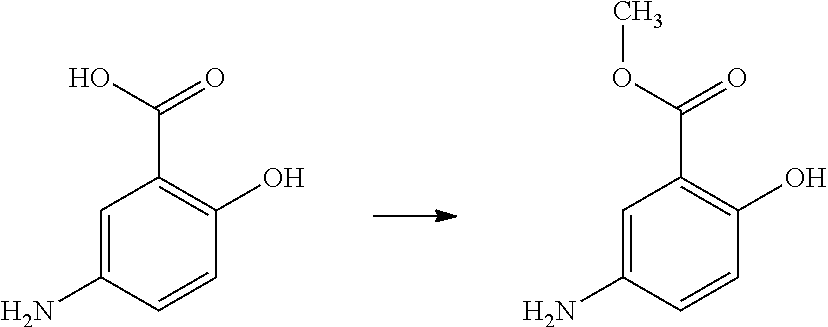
C1=C(N)C=CC(O)=C1C(O)=O.C1=C(N)C=CC(O)=C1C(OC)=O
